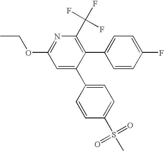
C(OC1=NC(C(F)(F)F)=C(C2=CC=C(F)C=C2)C(C2=CC=C(S(C)(=O)=O)C=C2)=C1)C
